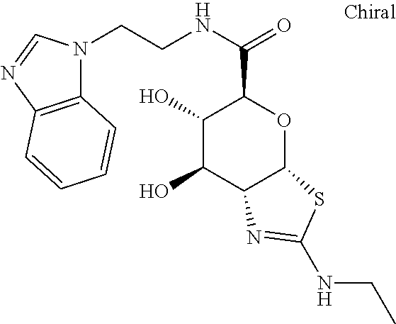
C1(O)C(O)C2C(OC1C(NCCN1C3=C(N=C1)C=CC=C3)=O)SC(NCC)=N2
